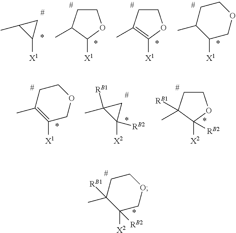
[X2]C1([RB2])COCCC1(C)[RB1].C1([X1])CC1C.[X1]C1C(C)CCO1.[X1]C1=C(C)CCO1.[X1]C1COCCC1C.[X1]C1=C(C)CCOC1.C1([X2])([RB2])CC1(C)[RB1].[X2]C1([RB2])C(C)([RB1])CCO1
